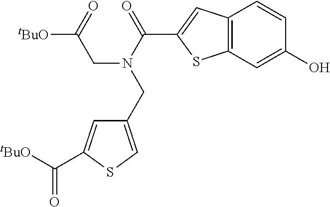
C12=C(C=C(O)C=C1)SC(C(=O)N(CC([tBuO])=O)CC1=CSC(C([tBuO])=O)=C1)=C2
